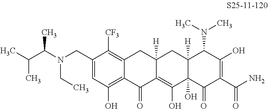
C1=C(CN(CC)C(C(C)C)C)C([CF3])=C2C(=C1O)C(=O)C1=C(O)C3(O)C([H])(CC1([H])C2)C(N(C)C)C(O)=C(C(N)=O)C3=O
